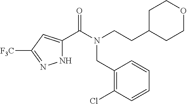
N1C(C(N(CCC2CCOCC2)CC2=C(Cl)C=CC=C2)=O)=CC([F3C])=N1
